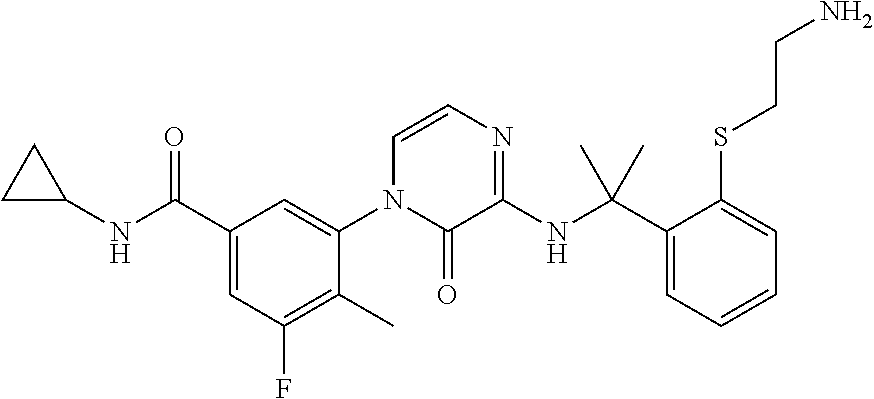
C1=CN=C(NC(C2=CC=CC=C2SCCN)(C)C)C(=O)N1C1=CC(C(NC2CC2)=O)=CC(F)=C1C
